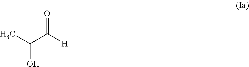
CC(C([H])=O)O
